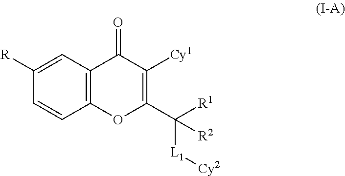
C1([R])=CC2=C(C=C1)OC(C([R1])([L1][Cy2])[R2])=C([Cy1])C2=O
